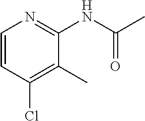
C1=CC(Cl)=C(C)C(NC(C)=O)=N1
